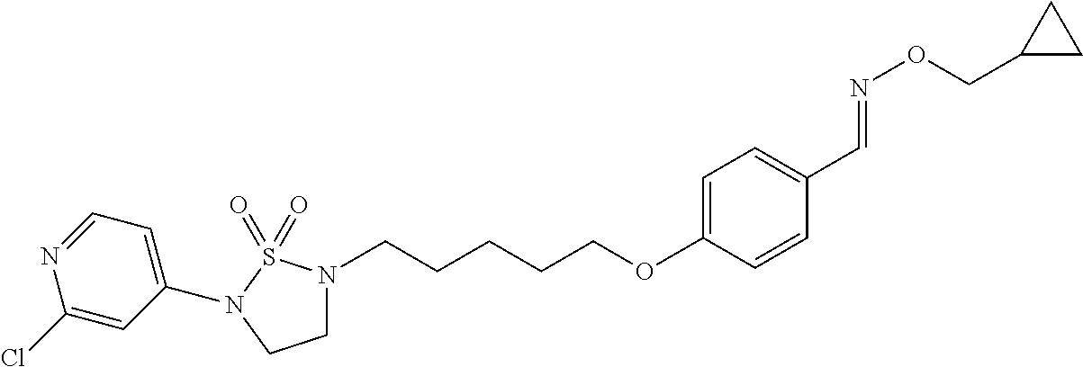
C1=C(N2S(=O)(=O)N(CCCCCOC3=CC=C(C=NOCC4CC4)C=C3)CC2)C=C(Cl)N=C1
